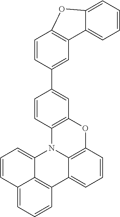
C1(C2=CC3=C(C=C2)OC2=CC=CC=C32)=CC2=C(C=C1)N1C3=C(O2)C=CC=C3C2=C3C1=CC=CC3=CC=C2
